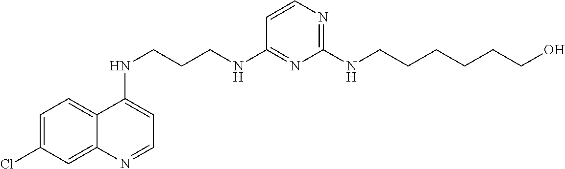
C12=CC=C(Cl)C=C1N=CC=C2NCCCNC1=NC(NCCCCCCO)=NC=C1
